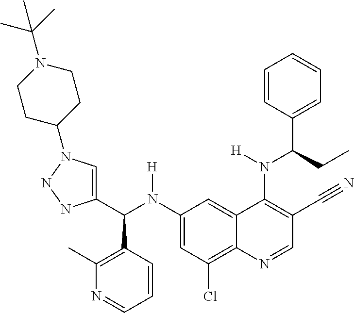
C1(N(C(C2=CN(C3CCN(C(C)(C)C)CC3)NN2)C2=C(C)N=CC=C2)[H])=CC(Cl)=C2C(=C1)C(N(C(C1=CC=CC=C1)CC)[H])=C(C#N)C=N2
